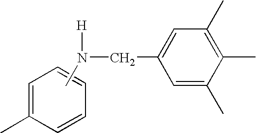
C1=C(C)C=CC=C1.CN(CC1=CC(C)=C(C)C(C)=C1)[H]
